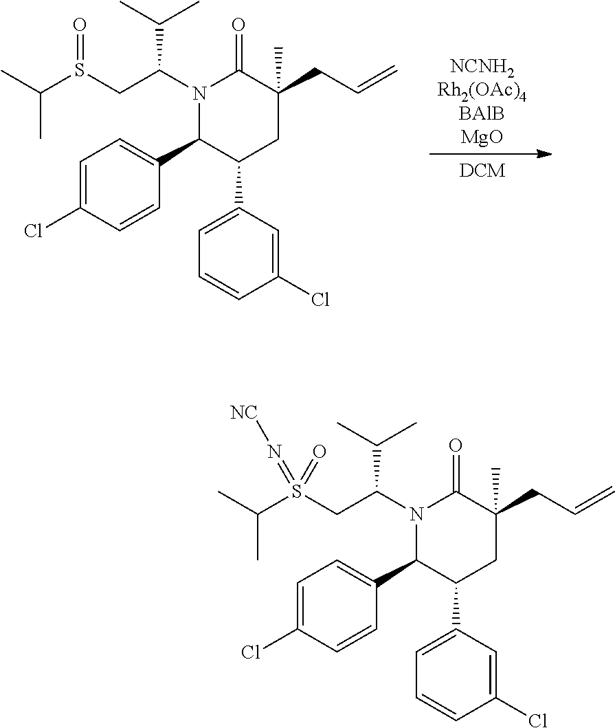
[NCNH2Rh2(OAc)4BAlBMgO].[DCM].C1=C(Cl)C=CC(C2C(C3=CC=CC(Cl)=C3)CC(CC=C)(C)C(=O)N2C(CS(C(C)C)=O)C(C)C)=C1.C1=C(Cl)C=CC(C2C(C3=CC=CC(Cl)=C3)CC(CC=C)(C)C(=O)N2C(CS(C(C)C)(=N[NC])=O)C(C)C)=C1
